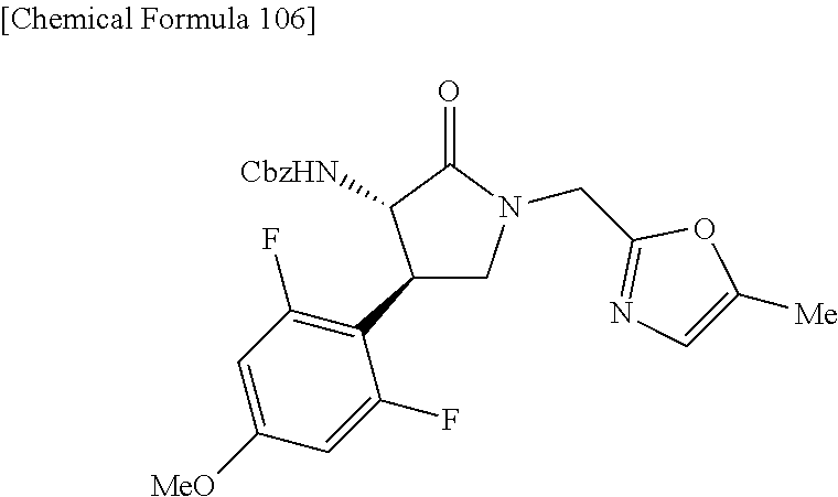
C1(C2=C(F)C=C([MeO])C=C2F)CN(CC2=NC=C([Me])O2)C(=O)C1[CbzHN]
